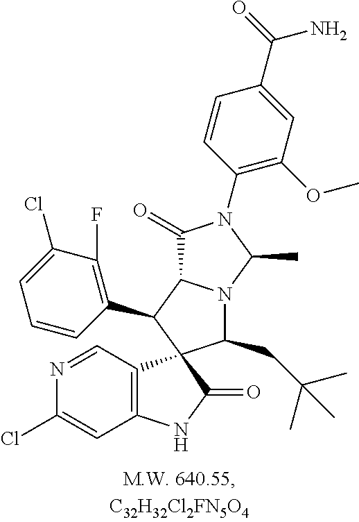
C12=C(C=NC(Cl)=C1)C1(C(=O)N2)C(CC(C)(C)C)N2C(C1C1=C(F)C(Cl)=CC=C1)C(=O)N(C1=C(OC)C=C(C(=O)N)C=C1)C2C
